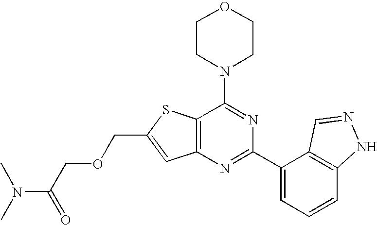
C1CN(C2=NC(C3=CC=CC4=C3C=NN4)=NC3=C2SC(COCC(N(C)C)=O)=C3)CCO1
